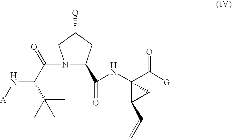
[Q]C1CN(C(C(N[A])C(C)(C)C)=O)C(C(NC2(C([G])=O)C(C=C)C2)=O)C1
